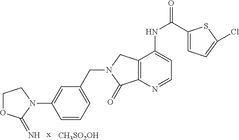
C1OC(=N)N(C2=CC(CN3C(=O)C4=C(C3)C(NC(C3=CC=C(Cl)S3)=O)=CC=N4)=CC=C2)C1.[x].[CH3SO2OH]
